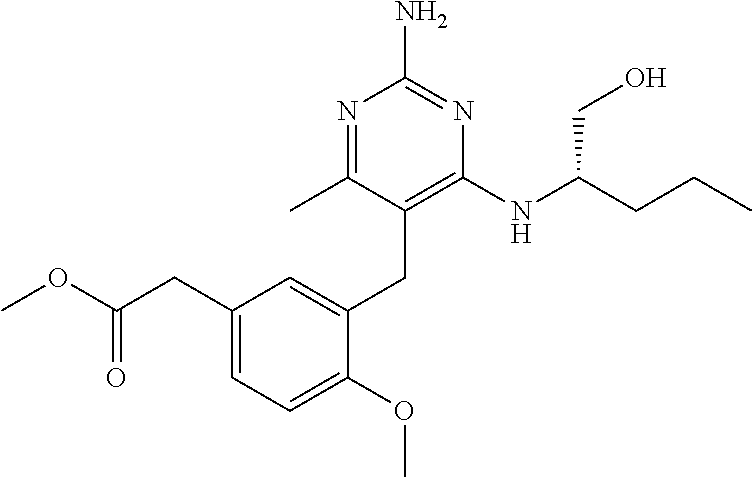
C1=C(CC(OC)=O)C=C(CC2=C(NC(CCC)CO)N=C(N)N=C2C)C(OC)=C1
